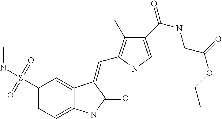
C1(S(NC)(=O)=O)=CC=C2C(=C1)C(=CC1=C(C)C(C(=O)NCC(=O)OCC)=CN1)C(=O)N2
